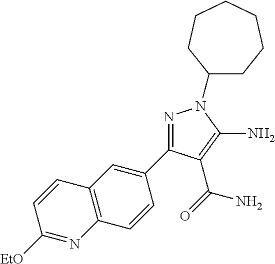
N1=C(C2=CC3=C(C=C2)N=C([EtO])C=C3)C(C(=O)N)=C(N)N1C1CCCCCC1
